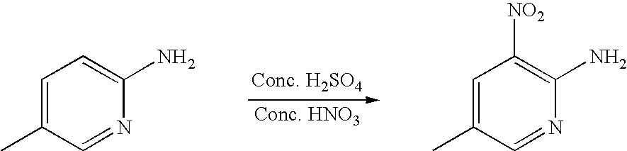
C1=C(C)C=NC(N)=C1.C1=C(C)C=NC(N)=C1[NO2]
